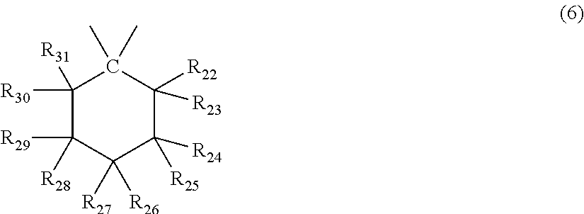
C1([R31])([R30])C([R29])([R28])C([R27])([R26])C([R24])([R25])C([R22])([R23])C1(C)C
